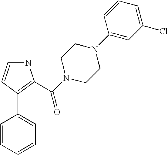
C1=CC=CC=C1C1=C(C(N2CCN(C3=CC(Cl)=CC=C3)CC2)=O)NC=C1
